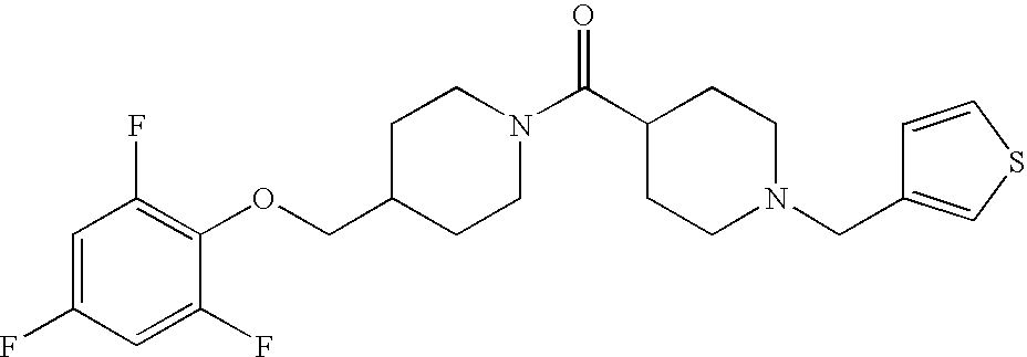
C1(COC2=C(F)C=C(F)C=C2F)CCN(C(C2CCN(CC3=CSC=C3)CC2)=O)CC1
